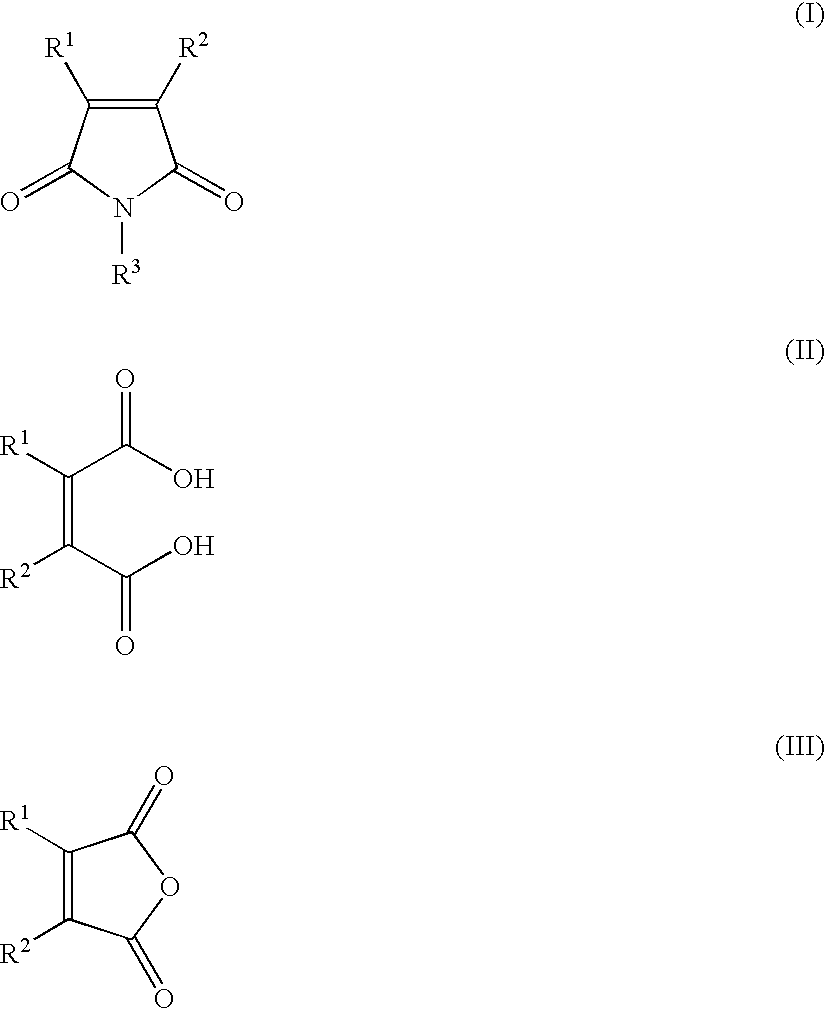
C1([R2])=C([R1])C(=O)N([R3])C1=O.C(=C(C(O)=O)[R2])(C(O)=O)[R1].C1([R2])=C([R1])C(=O)OC1=O
